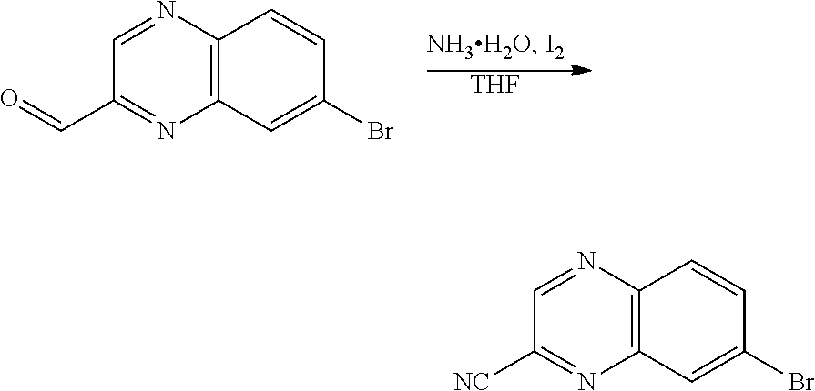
[THF].C12=C(N=CC(C=O)=N1)C=CC(Br)=C2.C12=C(N=CC([NC])=N1)C=CC(Br)=C2
